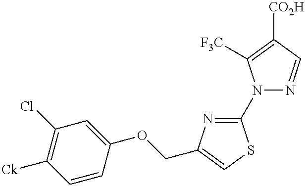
N1(C2=NC(COC3=CC(Cl)=C([Ck])C=C3)=CS2)N=CC([CO2H])=C1[F3C]
